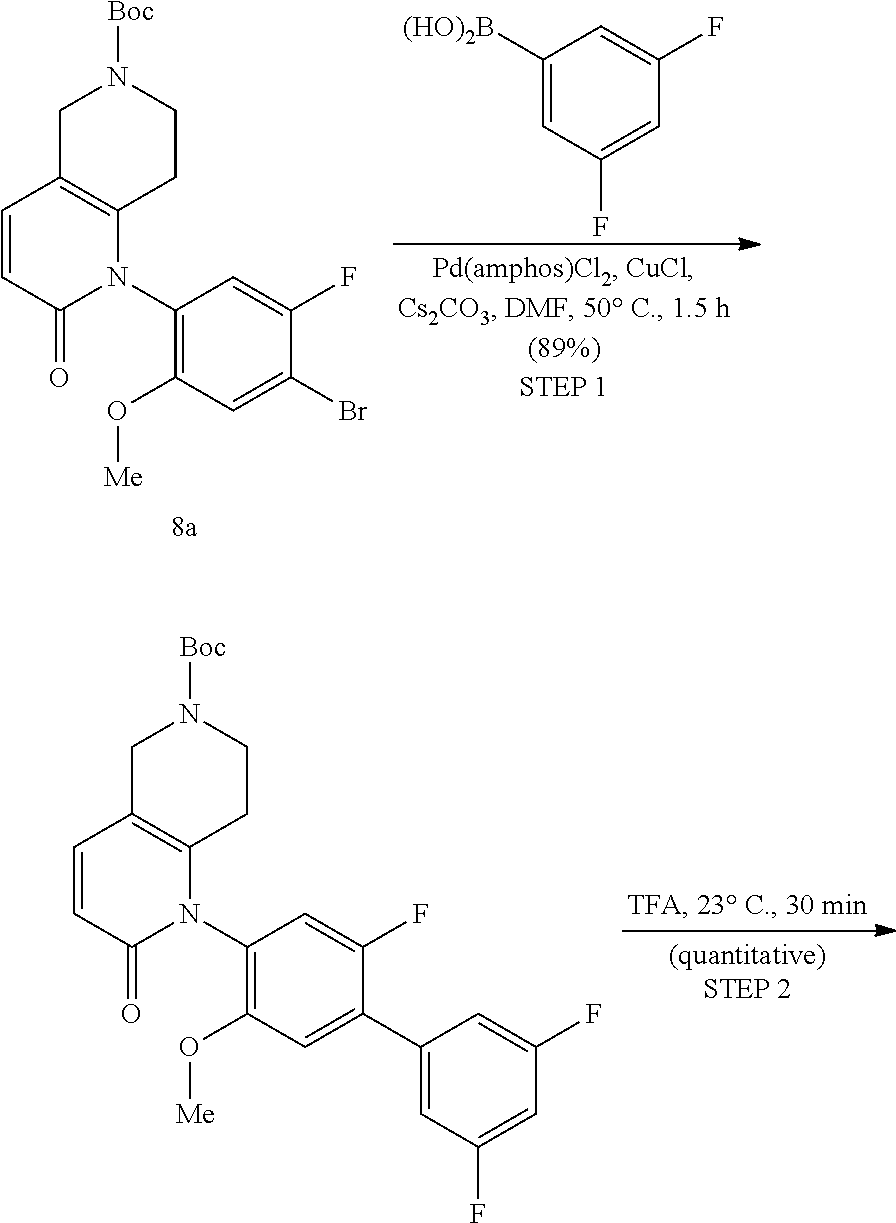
C1([(HO)2B])=CC(F)=CC(F)=C1.C1=CC(=O)N(C2=C(O[Me])C=C(Br)C(F)=C2)C2=C1CN([Boc])CC2.C1=CC(=O)N(C2=C(O[Me])C=C(C3=CC(F)=CC(F)=C3)C(F)=C2)C2=C1CN([Boc])CC2
